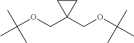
CC(OCC1(COC(C)(C)C)CC1)(C)C
